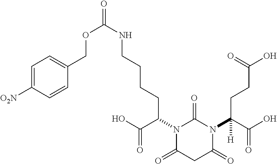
C(OC(NCCCCC(N1C(=O)N(C(C(O)=O)([H])CCC(O)=O)C(=O)CC1=O)C(O)=O)=O)C1=CC=C([O2N])C=C1
